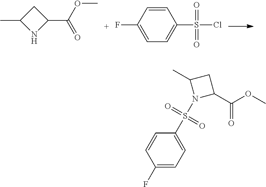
C1C(C)NC1C(=O)OC.C1=CC(F)=CC=C1S(Cl)(=O)=O.C1(F)=CC=C(S(N2C(C(OC)=O)CC2C)(=O)=O)C=C1
